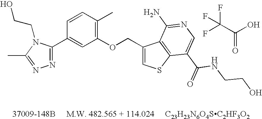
FC(C(O)=O)(F)F.N1=C(C2=CC(OCC3=CSC4=C3C(N)=NC=C4C(NCCO)=O)=C(C)C=C2)N(CCO)C(C)=N1
